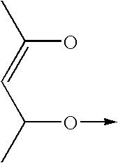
CC(=CC(C)O->C)O
